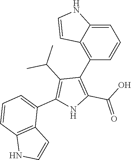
C1=C2C(=C(C3=C(C(O)=O)NC(C4=CC=CC5=C4C=CN5)=C3C(C)C)C=C1)C=CN2
